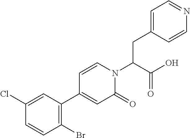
C(N1C=CC(C2=C(Br)C=CC(Cl)=C2)=CC1=O)(CC1=CC=NC=C1)C(=O)O
